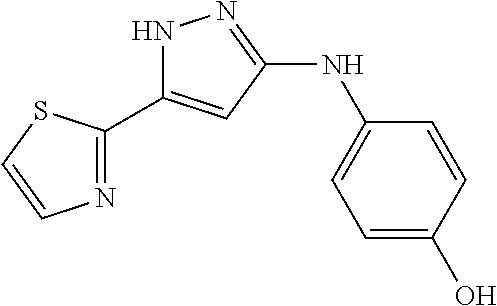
N1C(C2=NC=CS2)=CC(NC2=CC=C(O)C=C2)=N1
